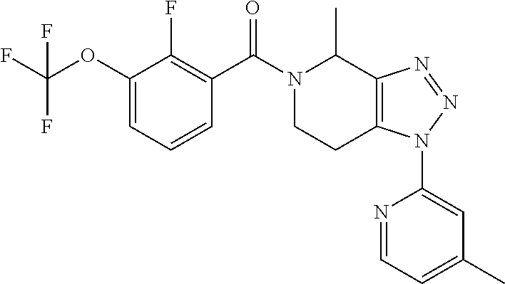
C1=CC=C(OC(F)(F)F)C(F)=C1C(N1CCC2=C(C1C)N=NN2C1=CC(C)=CC=N1)=O
